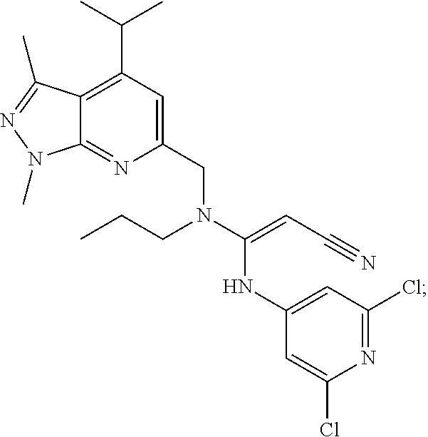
C12=C(C(C)C)C=C(CN(C(=CC#N)NC3=CC(Cl)=NC(Cl)=C3)CCC)N=C1N(C)N=C2C
